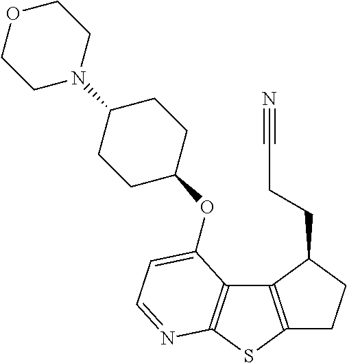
C1C2=C(C(CCC#N)C1)C1=C(S2)N=CC=C1OC1CCC(N2CCOCC2)CC1
